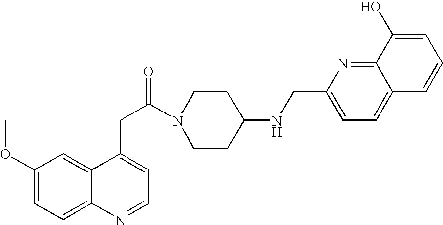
C1(OC)=CC=C2C(=C1)C(CC(N1CCC(NCC3=CC=C4C(=N3)C(O)=CC=C4)CC1)=O)=CC=N2
